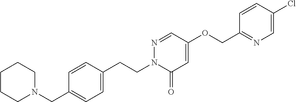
C1CCN(CC2=CC=C(CCN3C(=O)C=C(OCC4=NC=C(Cl)C=C4)C=N3)C=C2)CC1
